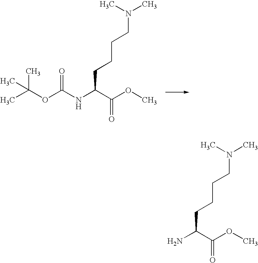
C(C(OC)=O)(CCCCN(C)C)NC(OC(C)(C)C)=O.C(C(OC)=O)(CCCCN(C)C)N
